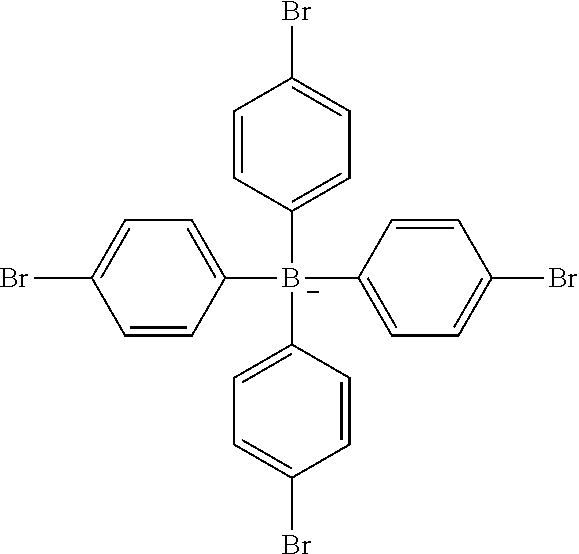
C1=CC([B-](C2=CC=C(Br)C=C2)(C2=CC=C(Br)C=C2)C2=CC=C(Br)C=C2)=CC=C1Br
